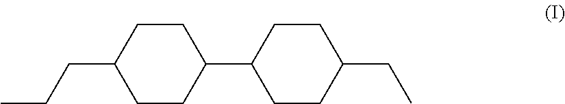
C1CC(CCC)CCC1C1CCC(CC)CC1
